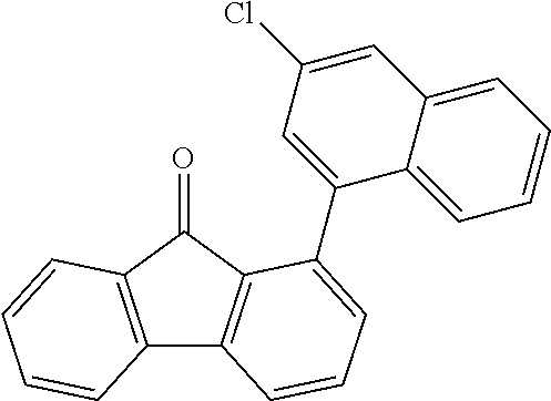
C12=C(C=CC=C1)C(=O)C1=C2C=CC=C1C1=CC(Cl)=CC2=CC=CC=C12
